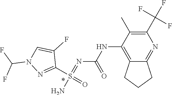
C1(NC(N=S(N)(C2=NN(C(F)F)C=C2F)=O)=O)=C2CCCC2=NC(C(F)(F)F)=C1C
